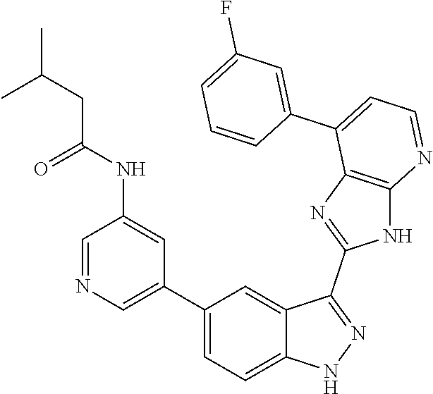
C1(C2=CN=CC(NC(=O)CC(C)C)=C2)=CC=C2C(=C1)C(C1=NC3=C(N1)N=CC=C3C1=CC(F)=CC=C1)=NN2
